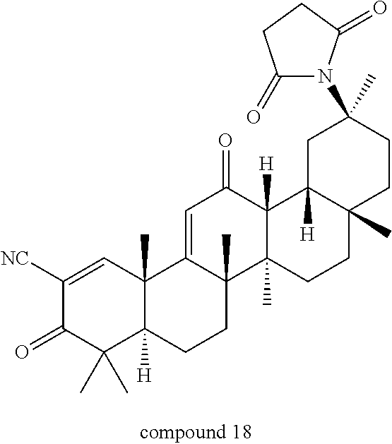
C1([NC])=CC2(C)C([H])(C(C)(C)C1=O)CCC1(C)C2=CC(=O)C2([H])C1(C)CCC1(C)C2([H])CC(C)(N2C(=O)CCC2=O)CC1
